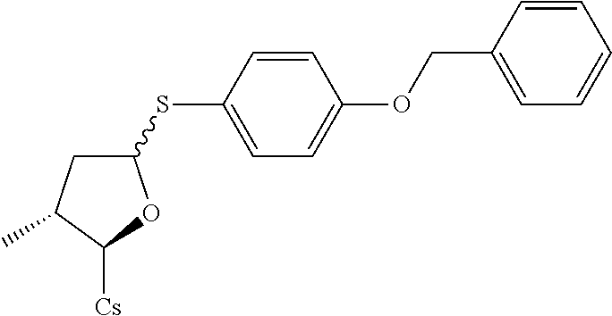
C1(SC2=CC=C(OCC3=CC=CC=C3)C=C2)CC(C)C([Cs])O1
